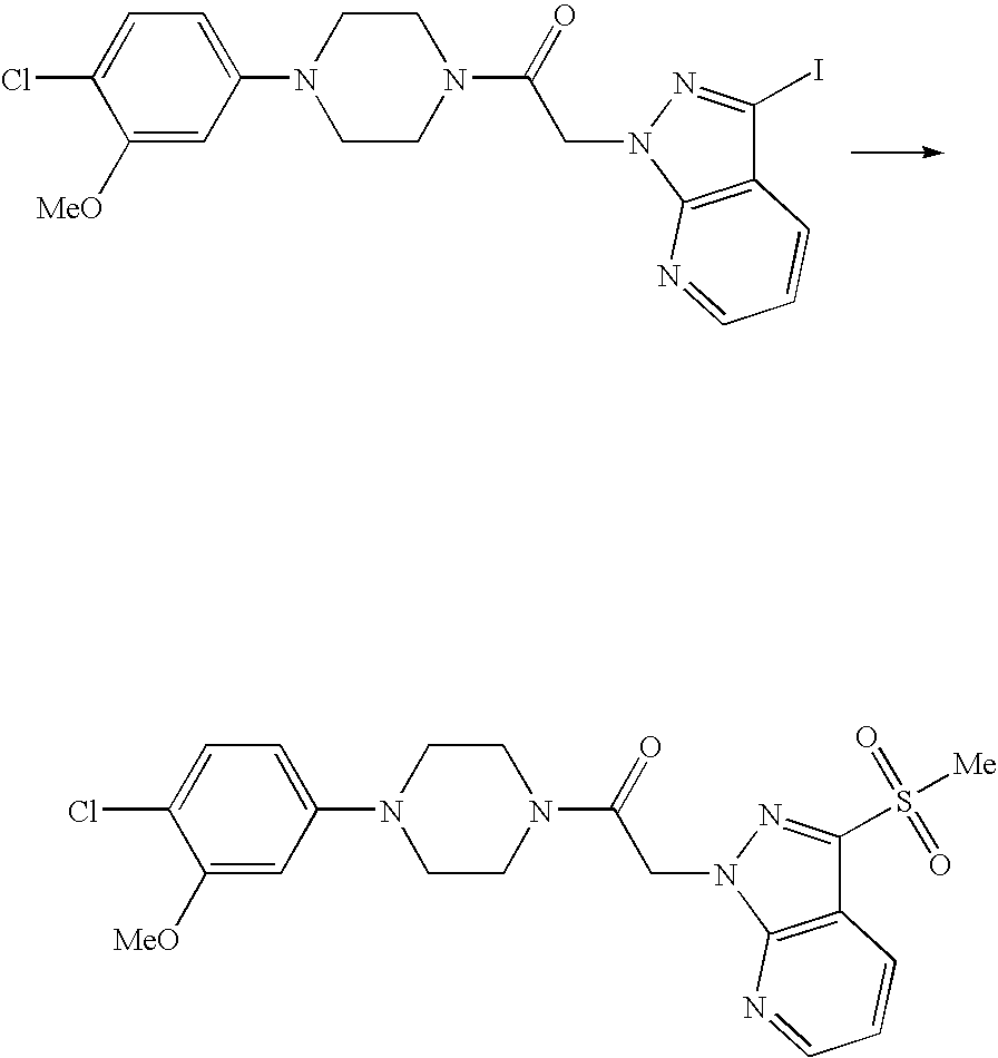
C1([MeO])=CC(N2CCN(C(=O)CN3C4=C(C=CC=N4)C(I)=N3)CC2)=CC=C1Cl.C1([MeO])=CC(N2CCN(C(=O)CN3C4=C(C(S([Me])(=O)=O)=N3)C=CC=N4)CC2)=CC=C1Cl
